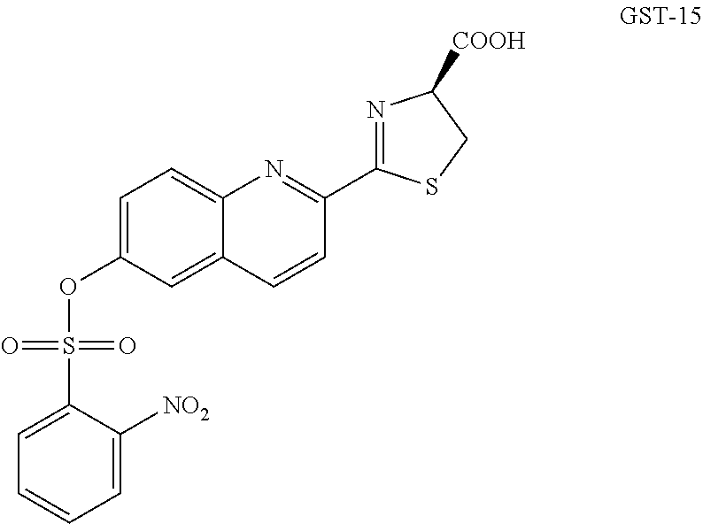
C1=C(OS(C2=CC=CC=C2[NO2])(=O)=O)C=C2C(=C1)N=C(C1=NC([COOH])CS1)C=C2
